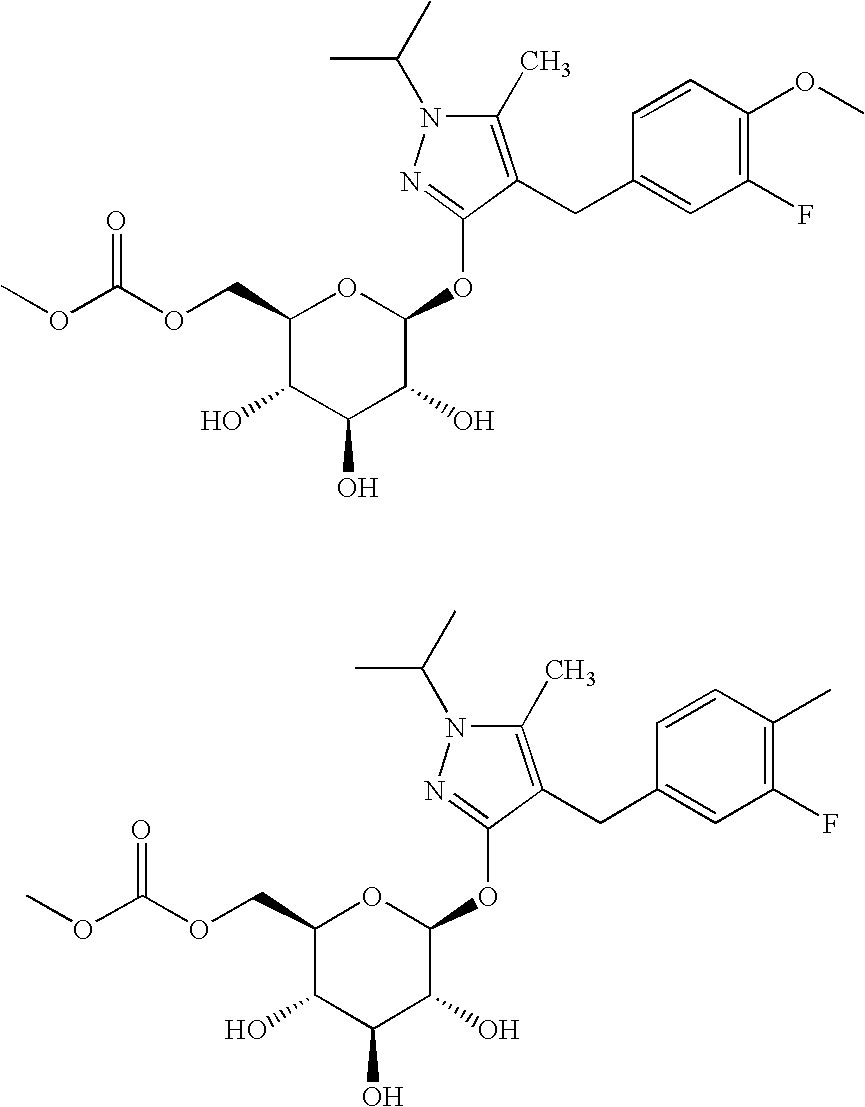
C1(COC(OC)=O)C(O)C(O)C(O)C(OC2=NN(C(C)C)C(C)=C2CC2=CC(F)=C(OC)C=C2)O1.C1(COC(=O)OC)C(O)C(O)C(O)C(OC2=NN(C(C)C)C(C)=C2CC2=CC(F)=C(C)C=C2)O1
